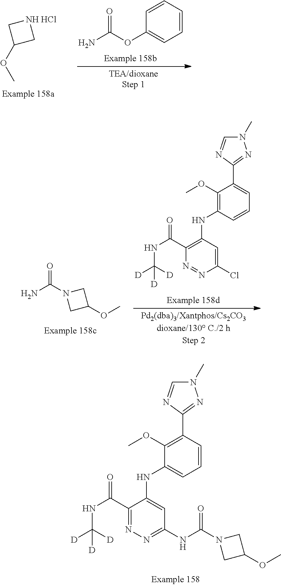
C1=CC=CC(OC(N)=O)=C1.[NH HCl]1CC(OC)C1.C1(OC)=C(NC2=C(C(NC([D])([D])[D])=O)N=NC(Cl)=C2)C=CC=C1C1=NN(C)C=N1.NC(N1CC(OC)C1)=O.C1(OC)=C(C2=NN(C)C=N2)C=CC=C1NC1=CC(NC(N2CC(OC)C2)=O)=NN=C1C(NC([D])([D])[D])=O
